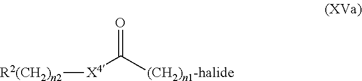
[R2(CH2)n2][X4]C([(CH2)n1-halide])=O
